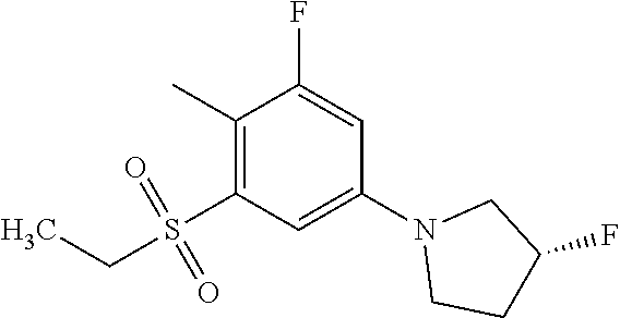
C1(C)=C(S(CC)(=O)=O)C=C(N2CCC(F)C2)C=C1F
